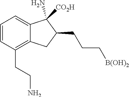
C1=CC(CCN)=C2C(=C1)C(N)([CO2H])C(CCC[B(OH)2])C2
